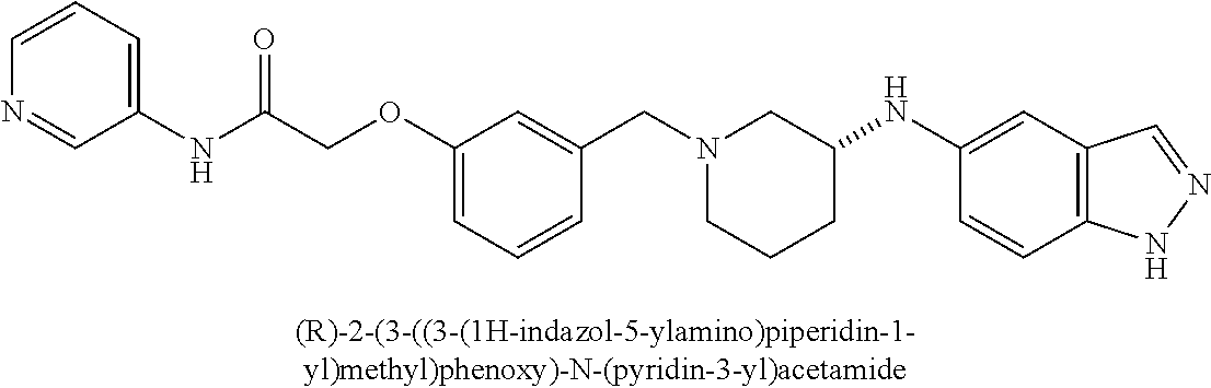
N1(CC2=CC(OCC(NC3=CC=CN=C3)=O)=CC=C2)CCCC(NC2=CC3=C(C=C2)NN=C3)C1
